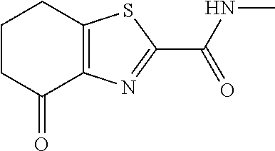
C1CC(=O)C2=C(C1)SC(C(NC)=O)=N2
